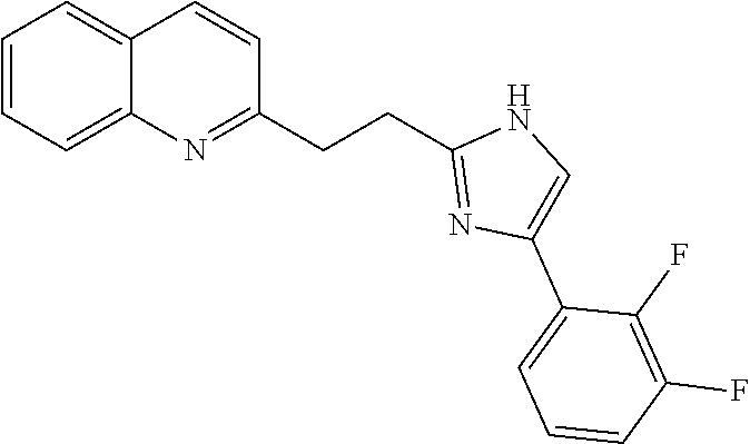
C1=CC=C2C(=C1)C=CC(CCC1=NC(C3=CC=CC(F)=C3F)=CN1)=N2
